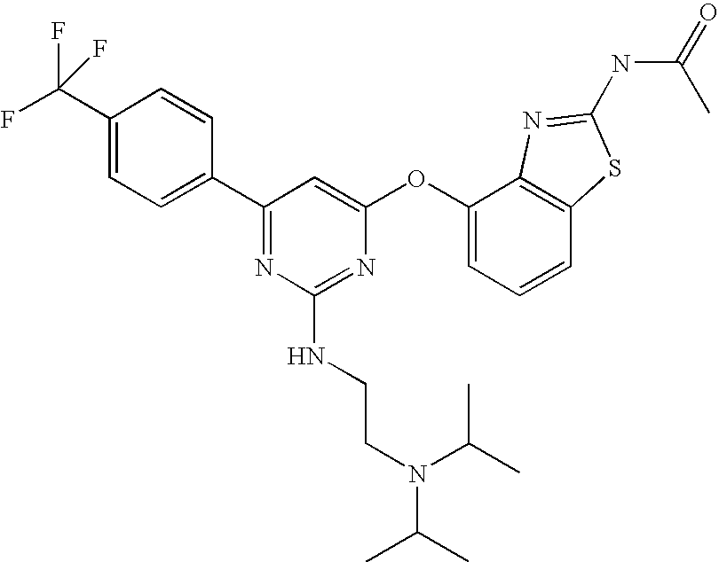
C1(C(F)(F)F)=CC=C(C2=NC(NCCN(C(C)C)C(C)C)=NC(OC3=CC=CC4=C3N=C(NC(C)=O)S4)=C2)C=C1
